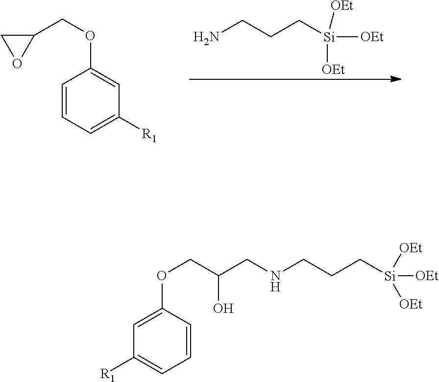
C1=CC=C([R1])C=C1OCC1CO1.NCCC[Si]([OEt])([OEt])[OEt].C1=CC=C([R1])C=C1OCC(CNCCC[Si]([OEt])([OEt])[OEt])O
